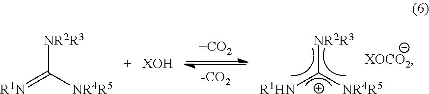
[NR2R3][C+]([NR4R5])[R1HN].[NR2R3]C([NR4R5])=[R1N].[XOH].[XOCO2].[+CO2]
